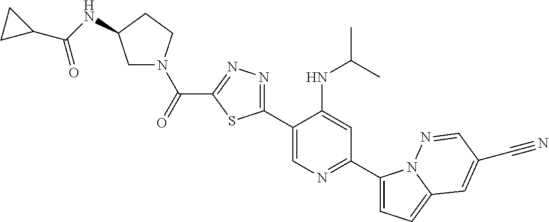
C1(C2=CN=C(C3=CC=C4N3N=CC(C#N)=C4)C=C2NC(C)C)=NN=C(C(=O)N2CC(NC(C3CC3)=O)CC2)S1
